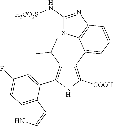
C1(C2=CC=CC3=C2SC(N[H3CO2S])=N3)=C([COOH])NC(C2=CC(F)=CC3=C2C=CN3)=C1C(C)C
